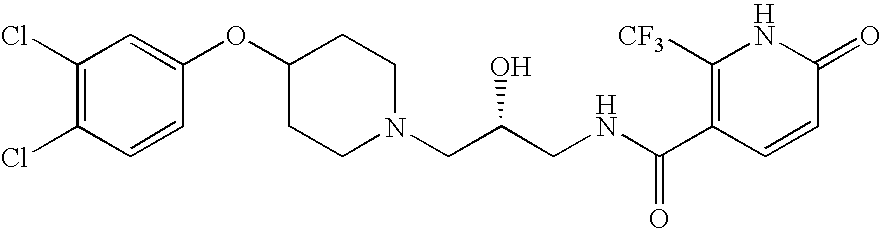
C1(Cl)=C(Cl)C=CC(OC2CCN(CC(CNC(C3=C([CF3])NC(=O)C=C3)=O)O)CC2)=C1
